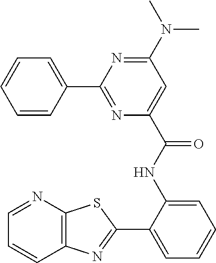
N(C1=NC(C2=CC=CC=C2)=NC(C(NC2=CC=CC=C2C2=NC3=C(N=CC=C3)S2)=O)=C1)(C)C
